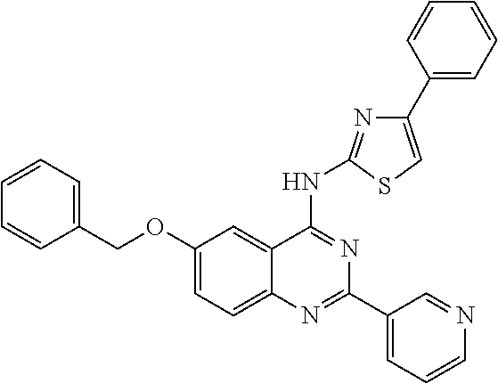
C1(OCC2=CC=CC=C2)=CC=C2C(=C1)C(NC1=NC(C3=CC=CC=C3)=CS1)=NC(C1=CC=CN=C1)=N2
